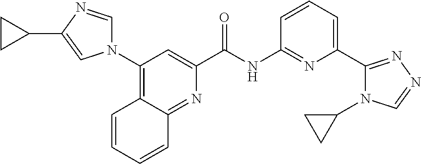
N1(C2=C3C(=NC(C(NC4=NC(C5=NN=CN5C5CC5)=CC=C4)=O)=C2)C=CC=C3)C=NC(C2CC2)=C1
